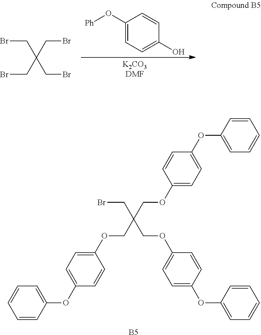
BrCC(CBr)(CBr)CBr.C1(O[Ph])=CC=C(O)C=C1.[B5].BrCC(COC1=CC=C(OC2=CC=CC=C2)C=C1)(COC1=CC=C(OC2=CC=CC=C2)C=C1)COC1=CC=C(OC2=CC=CC=C2)C=C1
